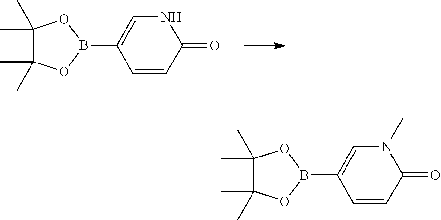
CC1(C)C(C)(C)OB(C2=CNC(=O)C=C2)O1.CC1(C)C(C)(C)OB(C2=CN(C)C(=O)C=C2)O1
